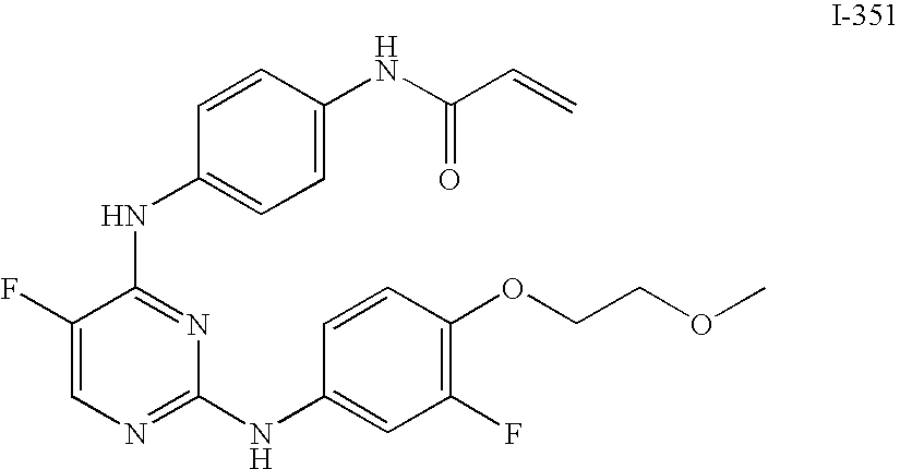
C1=C(NC(=O)C=C)C=CC(NC2=NC(NC3=CC(F)=C(OCCOC)C=C3)=NC=C2F)=C1
